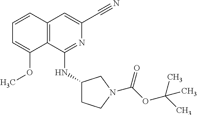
N1=C(NC2CCN(C(OC(C)(C)C)=O)C2)C2=C(C=C1C#N)C=CC=C2OC
